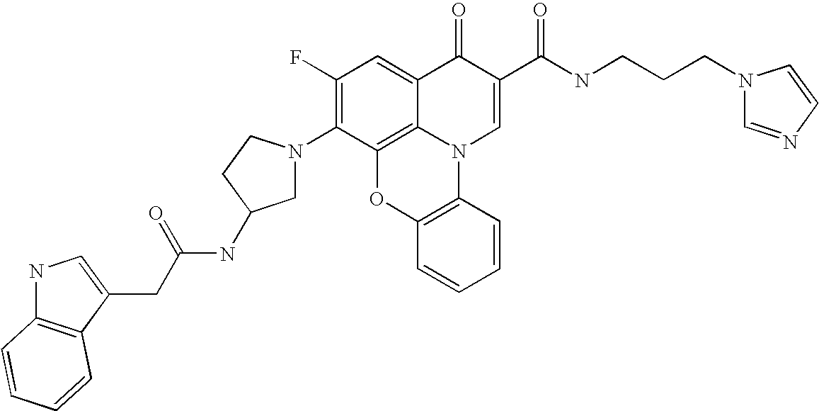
C1(F)=C(N2CC(NC(CC3=CNC4=C3C=CC=C4)=O)CC2)C2=C3C(=C1)C(=O)C(C(NCCCN1C=NC=C1)=O)=CN3C1=C(O2)C=CC=C1
